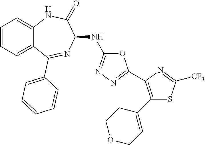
C1(NC2=NN=C(C3=C(C4=CCOCC4)SC([CF3])=N3)O2)C(=O)NC2=CC=CC=C2C(C2=CC=CC=C2)=N1
